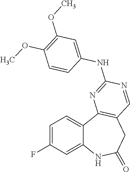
C12=CC(F)=CC=C1C1=C(CC(=O)N2)C=NC(NC2=CC(OC)=C(OC)C=C2)=N1
